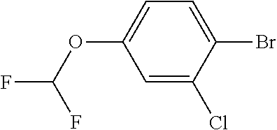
C1=C(Cl)C(Br)=CC=C1OC(F)F
